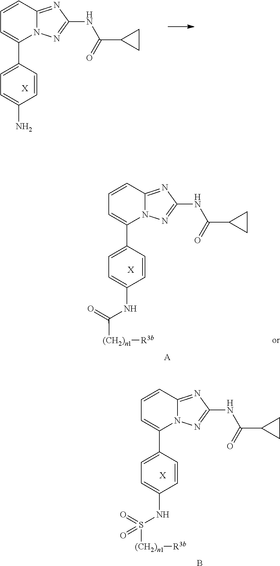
C1=CC2=NC(NC(C3CC3)=O)=NN2C(C2=CC=C(N)C=C2)=C1.[X].C1=CC2=NC(NC(C3CC3)=O)=NN2C(C2=CC=C(NS([(CH2)n1][R3b])(=O)=O)C=C2)=C1.B.[X].C1=CC2=NC(NC(C3CC3)=O)=NN2C(C2=CC=C(NC([(CH2)n1][R3b])=O)C=C2)=C1.[X].[A]
